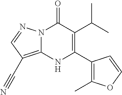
C12=C(C#N)C=NN1C(=O)C(C(C)C)=C(C1=C(C)OC=C1)N2
